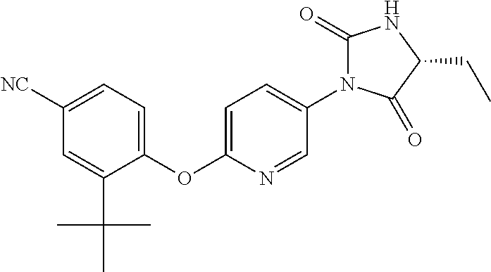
C1(OC2=CC=C(N3C(=O)NC(CC)C3=O)C=N2)=CC=C([NC])C=C1C(C)(C)C
